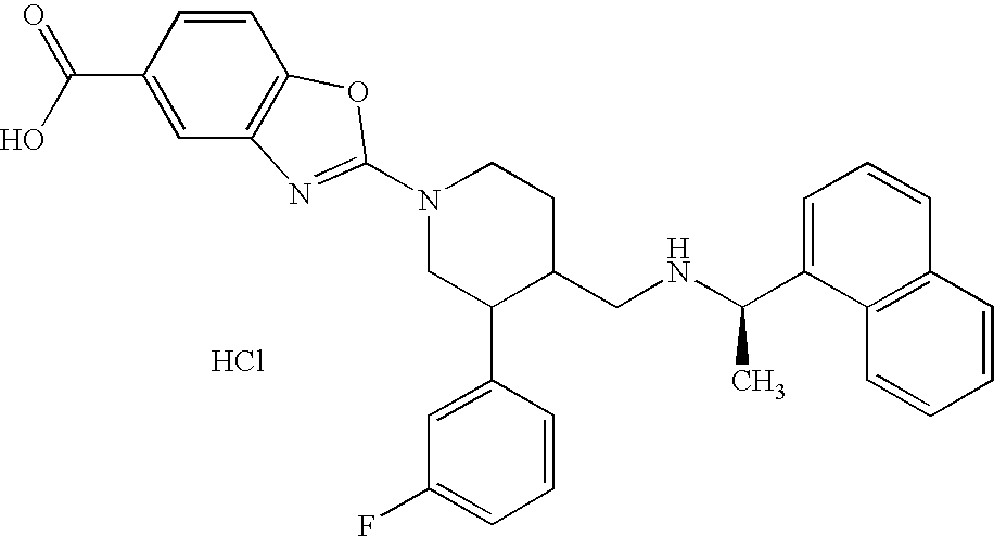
Cl.N1(C2=NC3=C(C=CC(C(O)=O)=C3)O2)CC(C2=CC(F)=CC=C2)C(CNC(C)C2=CC=CC3=C2C=CC=C3)CC1
